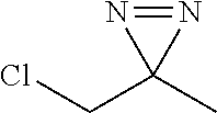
ClCC1(C)N=N1
